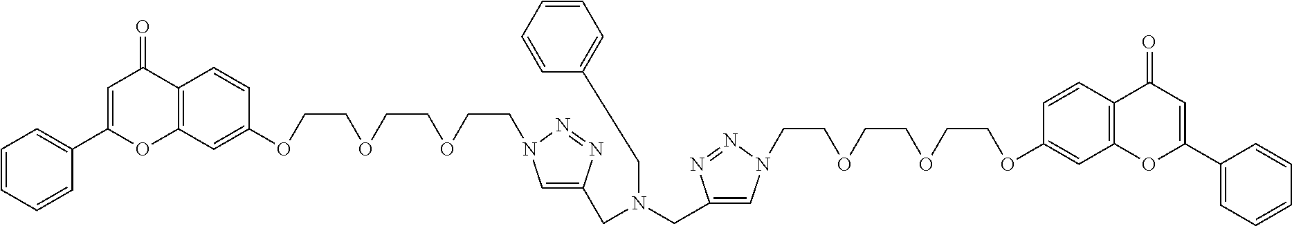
C1=C(C2=CC=CC=C2)OC2=C(C1=O)C=CC(OCCOCCOCCN1C=C(CN(CC3=CN(CCOCCOCCOC4=CC5=C(C=C4)C(=O)C=C(C4=CC=CC=C4)O5)N=N3)CC3=CC=CC=C3)N=N1)=C2
